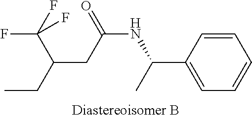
C1=CC(C(NC(=O)CC(C(F)(F)F)CC)C)=CC=C1
